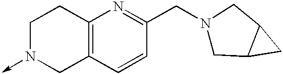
C1N(->C)CC2=C(C1)N=C(CN1CC3C(C1)C3)C=C2
